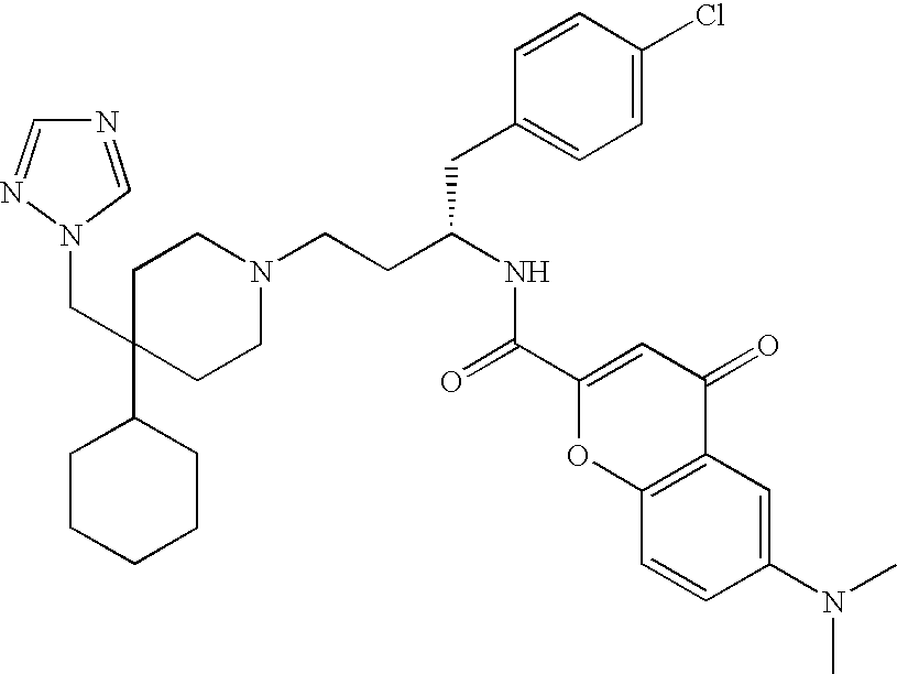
N1=CN(CC2(C3CCCCC3)CCN(CCC(NC(=O)C3=CC(=O)C4=C(O3)C=CC(N(C)C)=C4)CC3=CC=C(Cl)C=C3)CC2)N=C1
